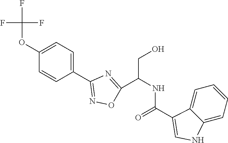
C1(OC(F)(F)F)=CC=C(C2=NOC(C(NC(=O)C3=CNC4=CC=CC=C43)CO)=N2)C=C1
